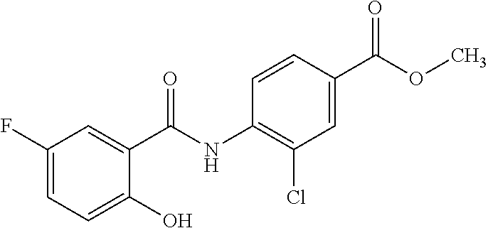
C1(O)=CC=C(F)C=C1C(NC1=C(Cl)C=C(C(OC)=O)C=C1)=O
